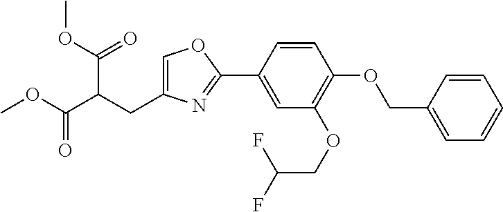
C1=C(CC(C(OC)=O)C(=O)OC)N=C(C2=CC(OCC(F)F)=C(OCC3=CC=CC=C3)C=C2)O1
